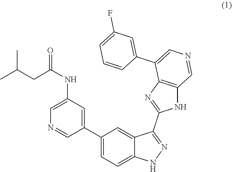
N1N=C(C2=NC3=C(C=NC=C3C3=CC(F)=CC=C3)N2)C2=CC(C3=CC(NC(CC(C)C)=O)=CN=C3)=CC=C12
